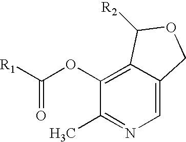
C(=O)(OC1=C2C(=CN=C1C)COC2[R2])[R1]
